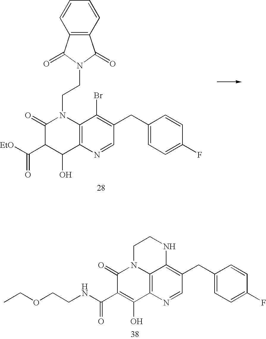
C1(=O)C(C([EtO])=O)C(O)C2=C(N1CCN1C(=O)C3=C(C1=O)C=CC=C3)C(Br)=C(CC1=CC=C(F)C=C1)C=N2.C1(=O)C(C(NCCOCC)=O)=C(O)C2=C3N1CCNC3=C(CC1=CC=C(F)C=C1)C=N2
